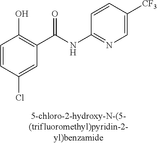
C1=CC(Cl)=CC(C(NC2=NC=C([CF3])C=C2)=O)=C1O
